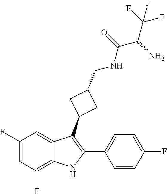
C1(CNC(=O)C(N)C(F)(F)F)CC(C2=C(C3=CC=C(F)C=C3)NC3=C(F)C=C(F)C=C23)C1
